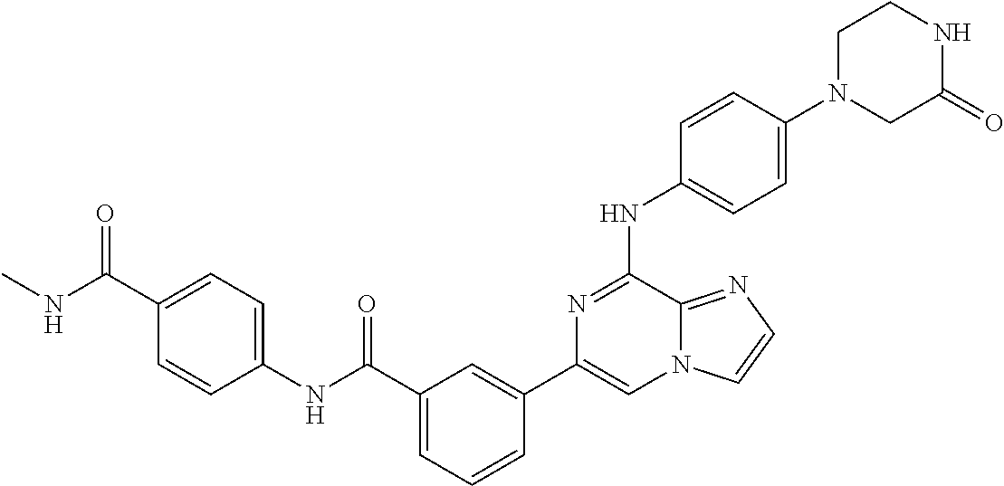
C1=CC(N2CC(=O)NCC2)=CC=C1NC1=NC(C2=CC(C(NC3=CC=C(C(NC)=O)C=C3)=O)=CC=C2)=CN2C1=NC=C2
